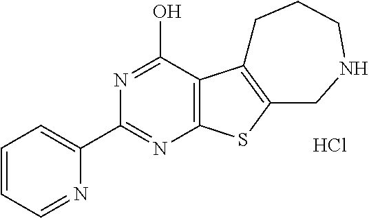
C1=CC=NC(C2=NC3=C(C(O)=N2)C2=C(S3)CNCCC2)=C1.Cl
